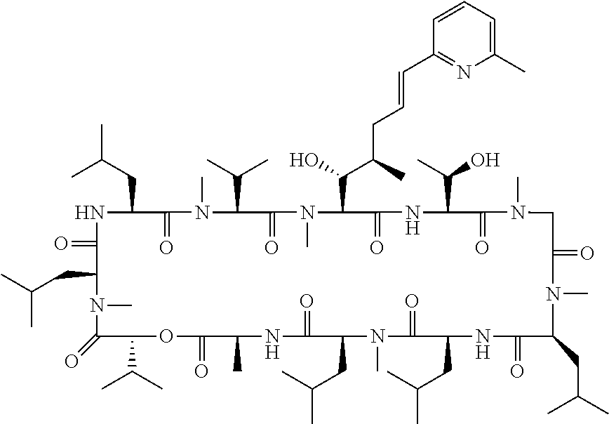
N1C(CC(C)C)C(=O)N(C)C(C(C)C)C(=O)N(C)C(C(C(CC=CC2=NC(C)=CC=C2)C)O)C(=O)NC(C(C)O)C(=O)N(C)CC(=O)N(C)C(CC(C)C)C(=O)NC(CC(C)C)C(=O)N(C)C(CC(C)C)C(=O)NC(C)C(=O)OC(C(C)C)C(=O)N(C)C(CC(C)C)C1=O
